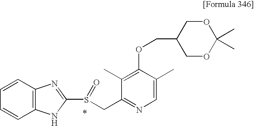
C1(C)=C(OCC2COC(C)(C)OC2)C(C)=CN=C1CS(C1=NC2=C(C=CC=C2)N1)=O
